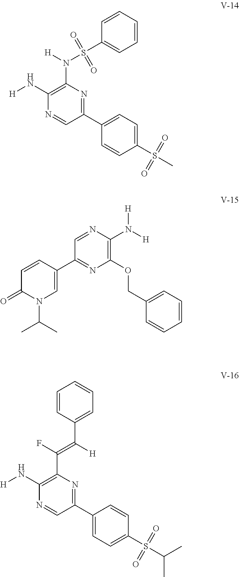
N(C1=C(N[H])N=CC(C2=CC=C(S(=O)(=O)C)C=C2)=N1)(S(=O)(=O)C1=CC=CC=C1)[H].C1=CC(C2=NC(OCC3=CC=CC=C3)=C(N([H])[H])N=C2)=CN(C(C)C)C1=O.C(C1=C(N[H])N=CC(C2=CC=C(S(=O)(=O)C(C)C)C=C2)=N1)(=C([H])C1=CC=CC=C1)F
